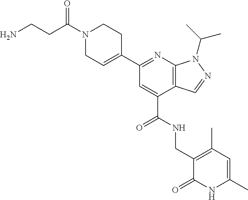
C1(C2=NC3=C(C(C(NCC4=C(C)C=C(C)NC4=O)=O)=C2)C=NN3C(C)C)=CCN(C(CCN)=O)CC1
